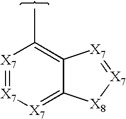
[X7]1=[X7][X7]=C2C(=C1C)[X7]=[X7][X8]2
